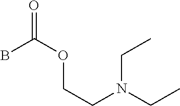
O=C(B)OCCN(CC)CC
